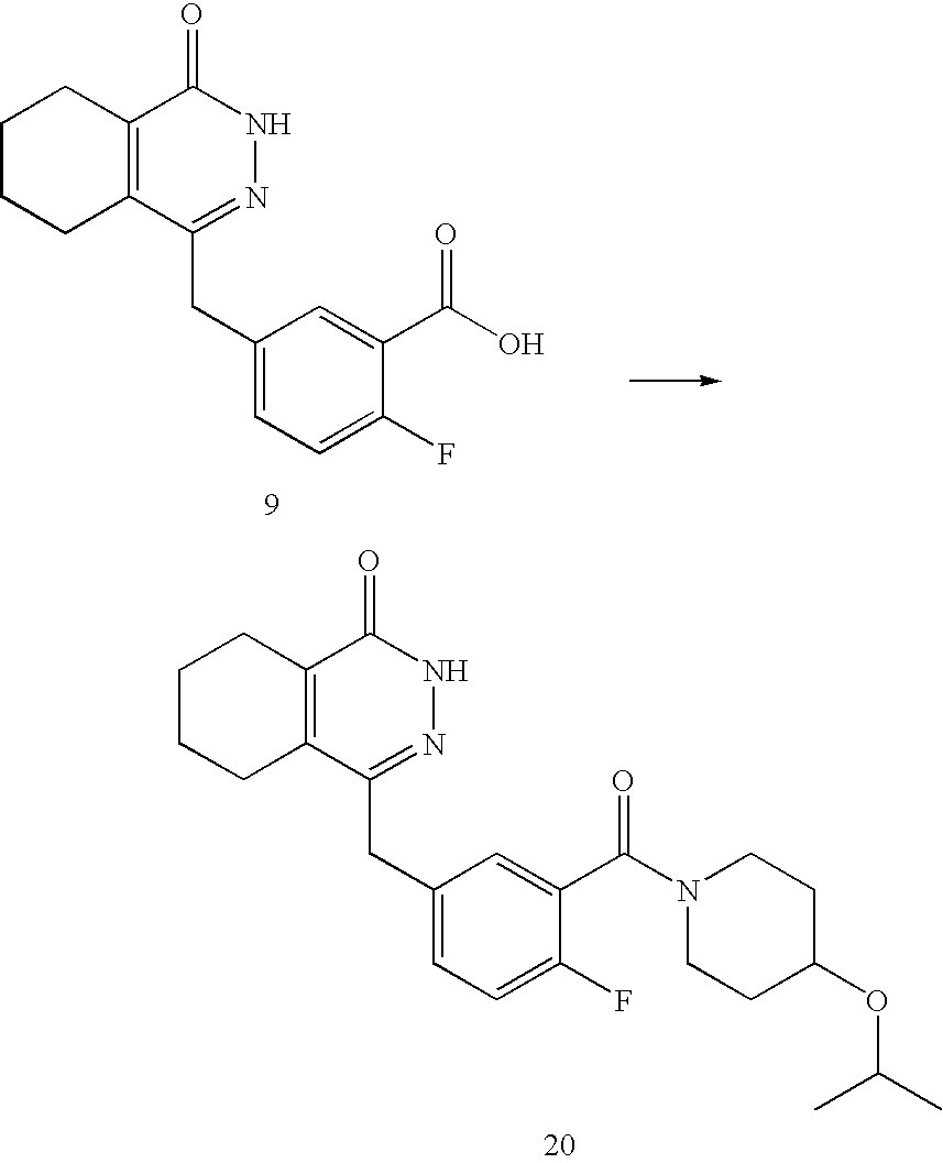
C12=C(C(CC3=CC=C(F)C(C(N4CCC(OC(C)C)CC4)=O)=C3)=NNC1=O)CCCC2.C12=C(C(CC3=CC=C(F)C(C(O)=O)=C3)=NNC1=O)CCCC2
